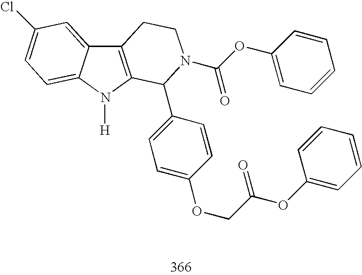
C12=C(N([H])C3=CC=C(Cl)C=C13)C(C1=CC=C(OCC(OC3=CC=CC=C3)=O)C=C1)N(C(OC1=CC=CC=C1)=O)CC2
